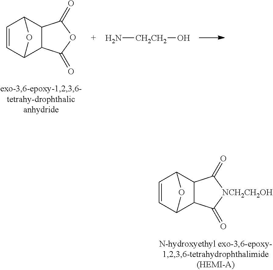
C1=CC2C3C(C1O2)C(=O)OC3=O.N[CH2CH2]O.C1=CC2C3C(C1O2)C(=O)[NCH2CH2OH]C3=O
